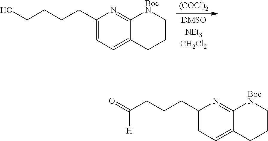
[DMSONEt3CH2Cl2].C1(CCCCO)=CC=C2C(=N1)[BocN]CCC2.[(COCl)2].C1(CCCC(=O)[H])=CC=C2C(=N1)[BocN]CCC2
